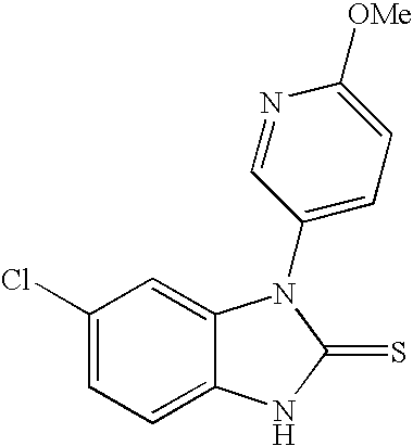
C1(Cl)=CC=C2C(=C1)N(C1=CC=C([OMe])N=C1)C(=S)N2
